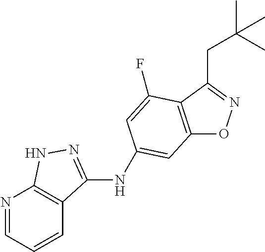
C12=C(C(CC(C)(C)C)=NO1)C(F)=CC(NC1=NNC3=C1C=CC=N3)=C2
